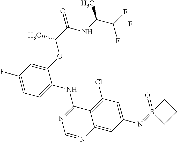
C1=C(F)C=C(OC(C(NC(C(F)(F)F)C)=O)C)C(NC2=NC=NC3=CC(N=S4(=O)CCC4)=CC(Cl)=C23)=C1
